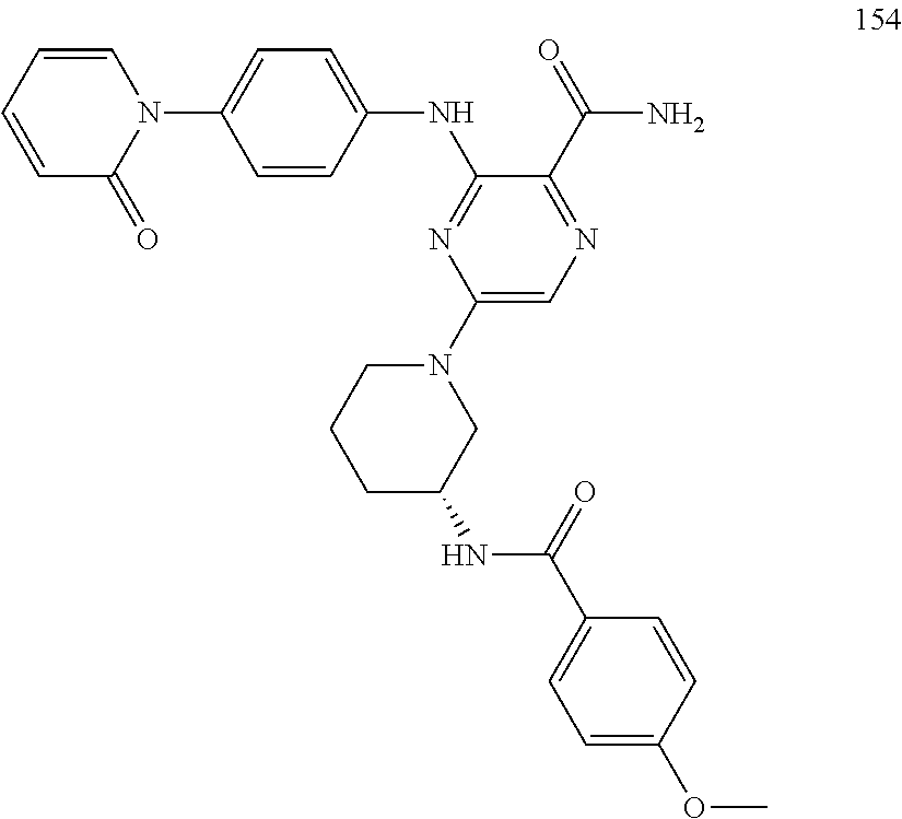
C1=CC(NC2=NC(N3CCCC(NC(C4=CC=C(OC)C=C4)=O)C3)=CN=C2C(=O)N)=CC=C1N1C=CC=CC1=O
